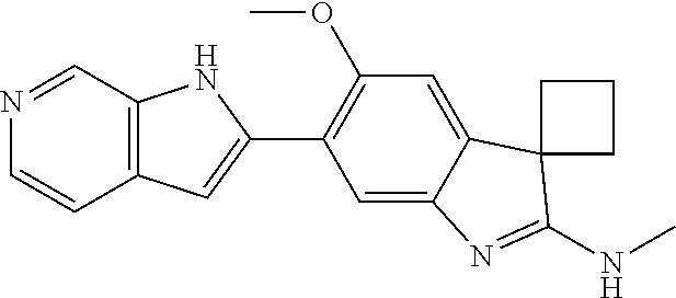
C12=CC(OC)=C(C3=CC4=C(N3)C=NC=C4)C=C1N=C(NC)C21CCC1
